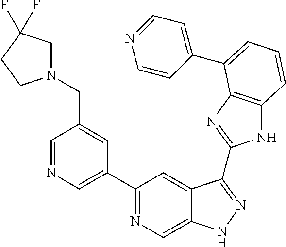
C1=NC=C(C2=NC=C3C(=C2)C(C2=NC4=C(N2)C=CC=C4C2=CC=NC=C2)=NN3)C=C1CN1CC(F)(F)CC1
